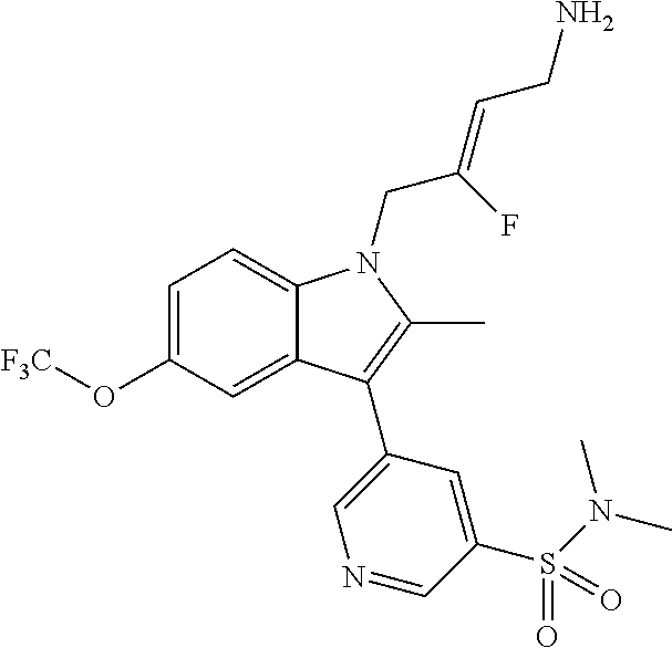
C1=C(O[F3C])C=C2C(=C1)N(CC(=CCN)F)C(C)=C2C1=CN=CC(S(N(C)C)(=O)=O)=C1
